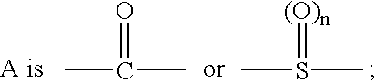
CC(C)=O.CS(C)=[(O)n]
